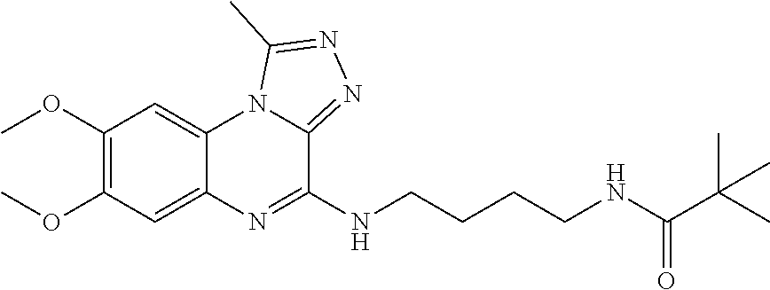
C1(OC)=C(OC)C=C2C(=C1)N1C(=NN=C1C)C(NCCCCNC(C(C)(C)C)=O)=N2
